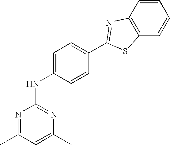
N1=C(C)C=C(C)N=C1NC1=CC=C(C2=NC3=C(S2)C=CC=C3)C=C1
